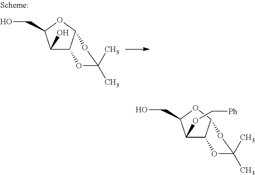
OCC1C(O)C2C(O1)OC(C)(C)O2.OCC1C(OC[Ph])C2C(O1)OC(C)(C)O2
